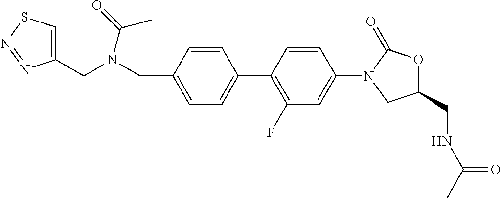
C1=C(CN(CC2=CSN=N2)C(=O)C)C=CC(C2=C(F)C=C(N3CC(CNC(C)=O)OC3=O)C=C2)=C1
